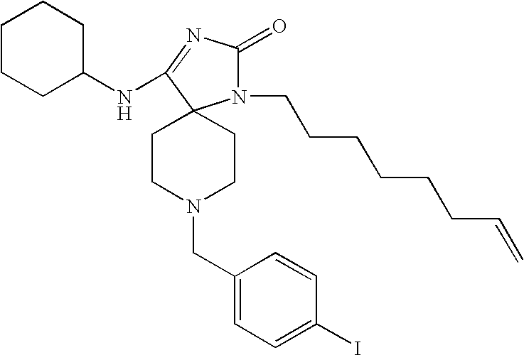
N1(CC2=CC=C(I)C=C2)CCC2(CC1)N(CCCCCCC=C)C(=O)N=C2NC1CCCCC1
